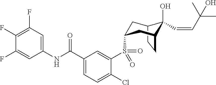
C12CCC(CC(S(C3=CC(C(NC4=CC(F)=C(F)C(F)=C4)=O)=CC=C3Cl)(=O)=O)C1)C2(C=CC(C)(C)O)O
